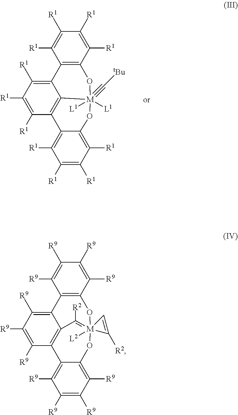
C12=C(C3=C([R1])C([R1])=C([R1])C4=C3[M](#C[tBu])([L1])([L1])(O1)OC1=C([R1])C([R1])=C([R1])C([R1])=C41)C([R1])=C([R1])C([R1])=C2[R1].C12=C(C3=C([R9])C([R9])=C([R9])C4=C3C([R2])=[M]3([L2])(O1)(OC1=C([R9])C([R9])=C([R9])C([R9])=C41)C([R2])=C3)C([R9])=C([R9])C([R9])=C2[R9]
